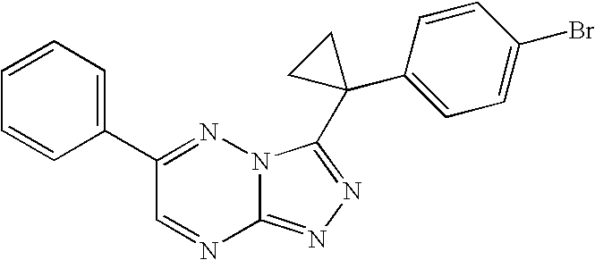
C1=CC(C2(C3=NN=C4N3N=C(C3=CC=CC=C3)C=N4)CC2)=CC=C1Br
